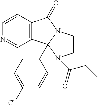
C1=CC2=C(C=N1)C1(C3=CC=C(Cl)C=C3)N(C2=O)CCN1C(CC)=O
